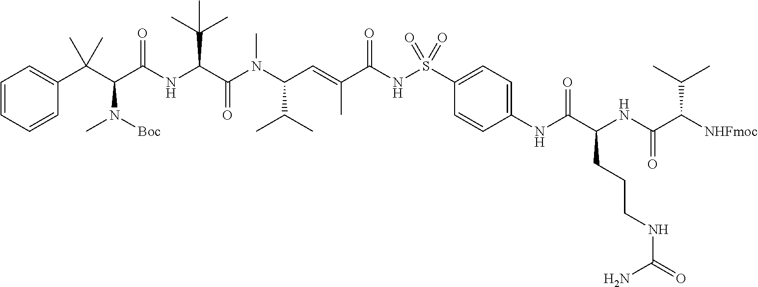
C1=CC=CC(C(C(C(NC(C(N(C(C=C(C(NS(C2=CC=C(NC(C(NC(C([NHFmoc])C(C)C)=O)CCCNC(=O)N)=O)C=C2)(=O)=O)=O)C)C(C)C)C)=O)C(C)(C)C)=O)N([Boc])C)(C)C)=C1
